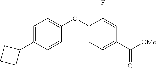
C1=C(C2CCC2)C=CC(OC2=CC=C(C([OMe])=O)C=C2F)=C1
